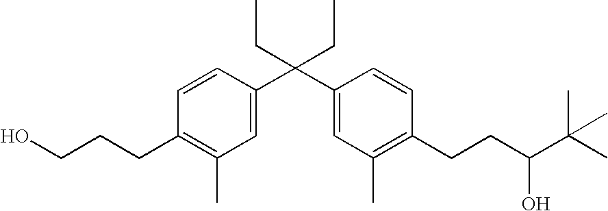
C1=CC(C(C2=CC(C)=C(CCC(C(C)(C)C)O)C=C2)(CC)CC)=CC(C)=C1CCCO
